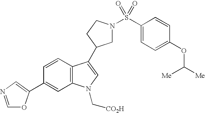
C1N(S(C2=CC=C(OC([Me])[Me])C=C2)(=O)=O)CCC1C1=CN(C[CO2H])C2=C1C=CC(C1=CN=CO1)=C2
